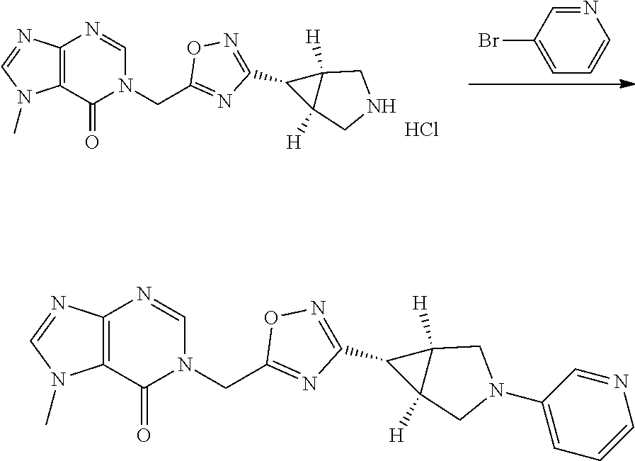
C12([H])C(C3=NOC(CN4C(=O)C5=C(N=CN5C)N=C4)=N3)C1([H])CNC2.Cl.C1=NC=CC=C1Br.C12([H])C(C3=NOC(CN4C(=O)C5=C(N=CN5C)N=C4)=N3)C1([H])CN(C1=CC=CN=C1)C2
